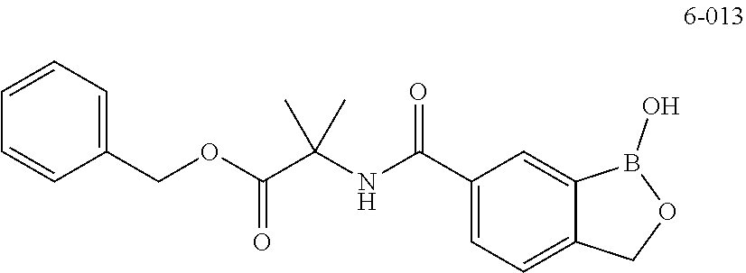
C1(C(NC(C(OCC2=CC=CC=C2)=O)(C)C)=O)=CC=C2C(=C1)B(O)OC2
